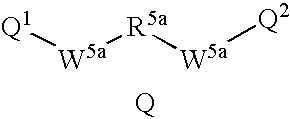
[W5a]([R5a][W5a][Q2])[Q1].[Q]
